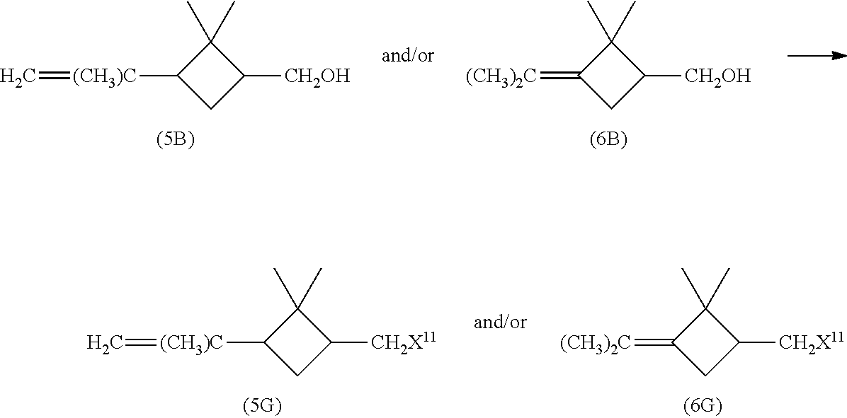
C1C([CH2OH])C(C)(C)C1[(CH3)C]=C.C1C([CH2OH])C(C)(C)C1=[(CH3)2C].C1C([CH2X11])C(C)(C)C1[(CH3)C]=C.C1C([CH2X11])C(C)(C)C1=[(CH3)2C]
